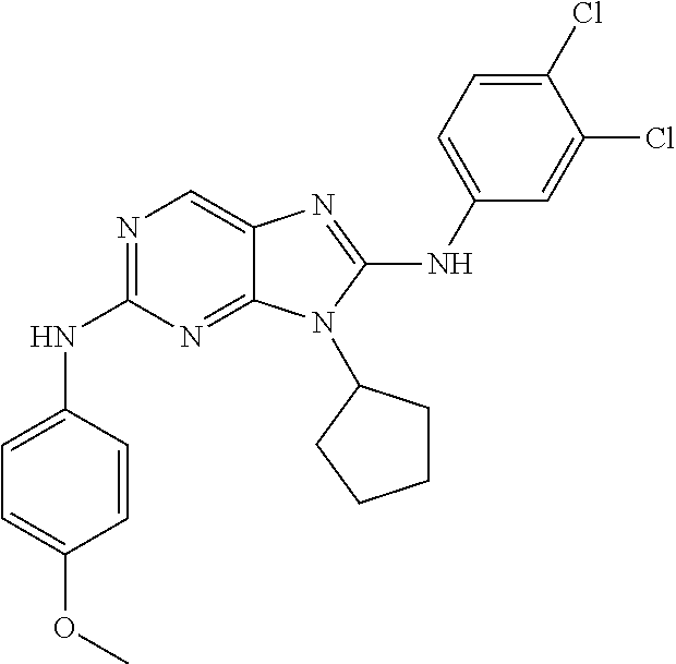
N1(C2CCCC2)C(NC2=CC=C(Cl)C(Cl)=C2)=NC2=CN=C(NC3=CC=C(OC)C=C3)N=C12
